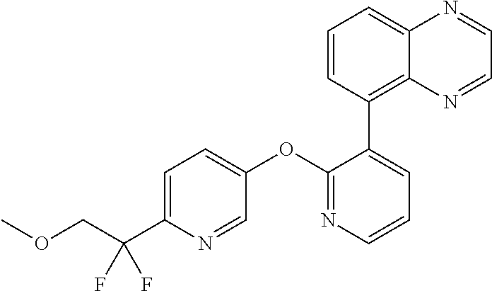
C1=C(C(COC)(F)F)N=CC(OC2=NC=CC=C2C2=C3C(=CC=C2)N=CC=N3)=C1
